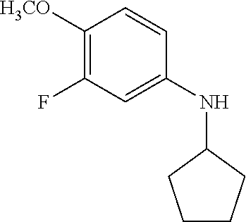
FC1=C([H3CO])C=CC(NC2CCCC2)=C1
